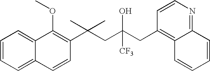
C1=CC(C(CC(CC2=C3C(=NC=C2)C=CC=C3)(O)[CF3])(C)C)=C(OC)C2=CC=CC=C12
